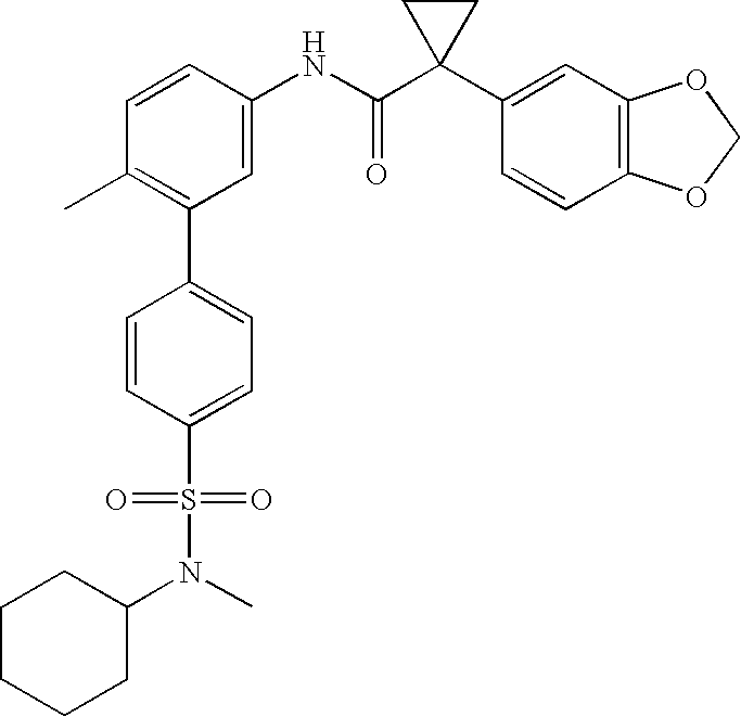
C1(NC(C2(C3=CC4=C(C=C3)OCO4)CC2)=O)=CC(C2=CC=C(S(=O)(=O)N(C3CCCCC3)C)C=C2)=C(C)C=C1
